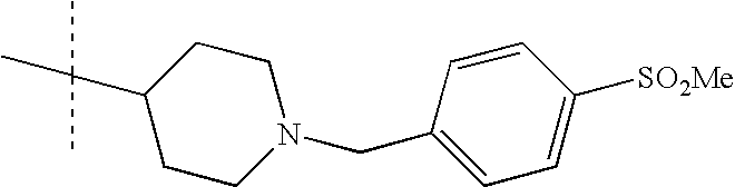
C1CN(CC2=CC=C([SO2Me])C=C2)CCC1C(C)(C)C
